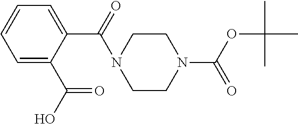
C1=C(C(O)=O)C(C(=O)N2CCN(C(OC(C)(C)C)=O)CC2)=CC=C1
